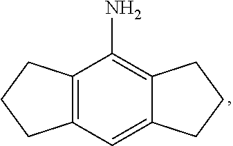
C1(N)=C2CCCC2=CC2=C1CCC2
